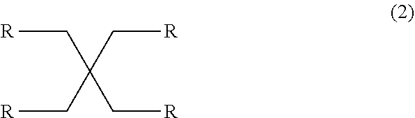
[R]CC(C[R])(C[R])C[R]
